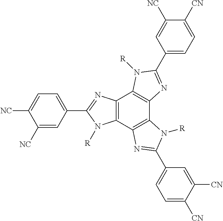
C1=C(C2=NC3=C(C4=C(C5=C3N([R])C(C3=CC=C([CN])C([CN])=C3)=N5)N([R])C(C3=CC=C([NC])C([NC])=C3)=N4)N2[R])C=C([NC])C([CN])=C1
